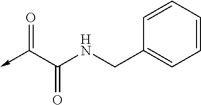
O=C(C(=O)NCC1=CC=CC=C1)->C
